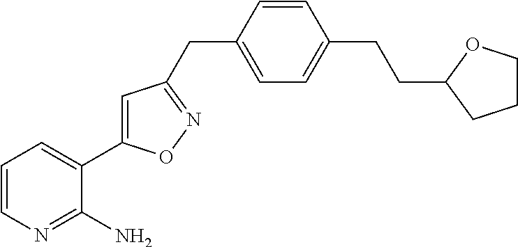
C1=CN=C(N)C(C2=CC(CC3=CC=C(CCC4CCCO4)C=C3)=NO2)=C1
